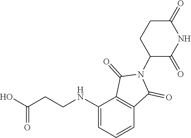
C(C(O)=O)CNC1=CC=CC2=C1C(=O)N(C1C(=O)NC(=O)CC1)C2=O
